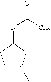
C1N(C)CC(NC(C)=O)C1
